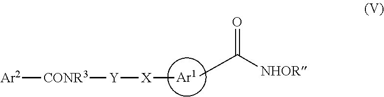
[Ar1].C[X][Y][CONR3][Ar2].CC([NHOR])=O
